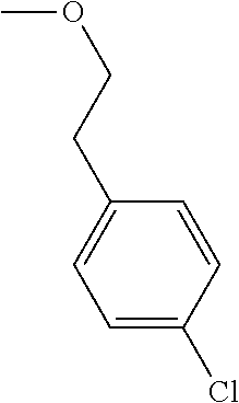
COCCC1=CC=C(Cl)C=C1
